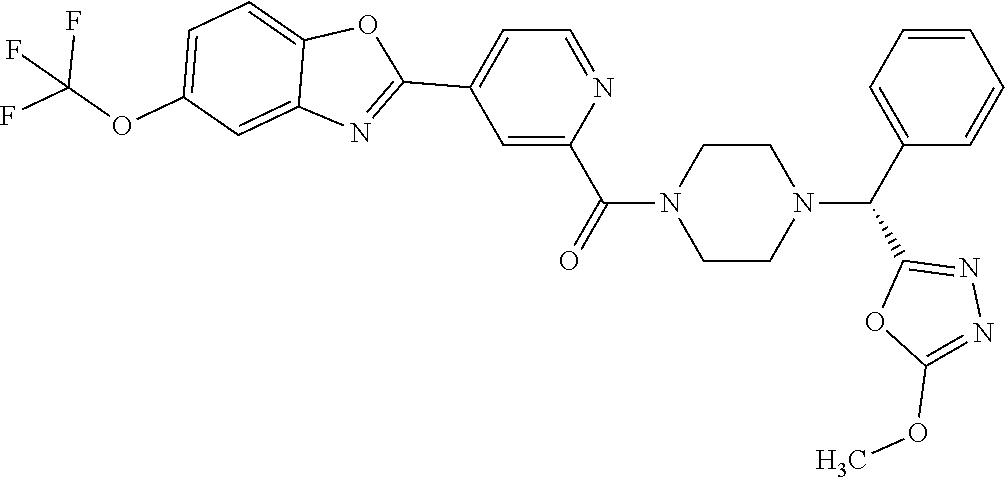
C1=C(C(=O)N2CCN(C(C3=CC=CC=C3)C3=NN=C(OC)O3)CC2)N=CC=C1C1=NC2=CC(OC(F)(F)F)=CC=C2O1
